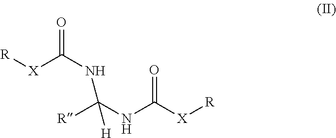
[R]C(NC([X][R])=O)(NC(=O)[X][R])[H]
